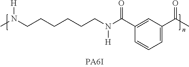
C1=C(C(C)=O)C=C(C(N(CCCCCCN(C)[H])[H])=O)C=C1
